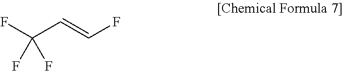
FC(C=CF)(F)F
